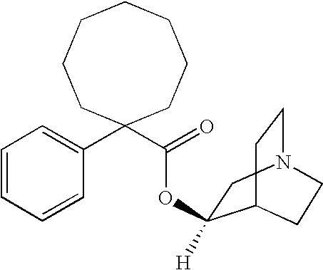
C1=CC=CC(C2(C(OC3([H])CN4CCC3CC4)=O)CCCCCCC2)=C1
